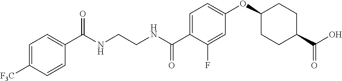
C1(C(NCCNC(C2=CC=C(OC3CCC(C(O)=O)CC3)C=C2F)=O)=O)=CC=C([F3C])C=C1
